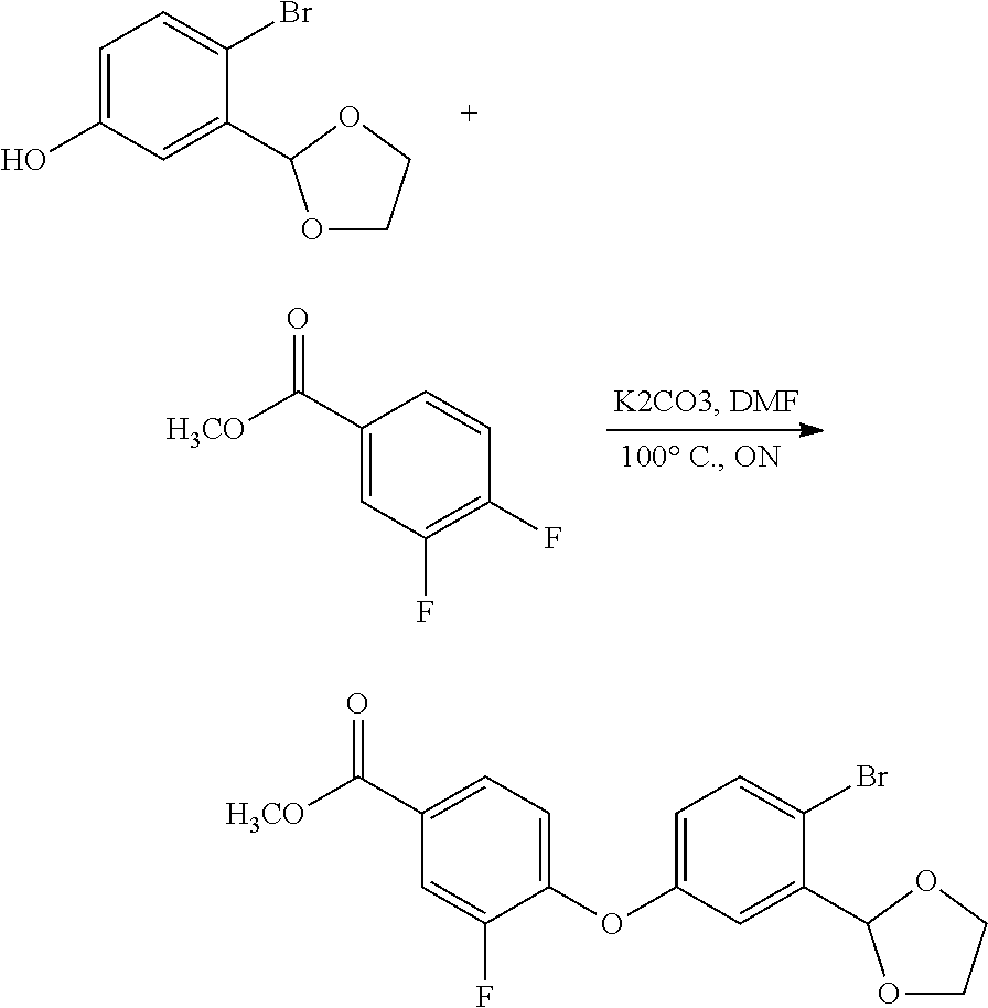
C1=C(O)C=C(C2OCCO2)C(Br)=C1.C1(C([H3CO])=O)=CC(F)=C(F)C=C1.C1=C(OC2=CC=C(C([H3CO])=O)C=C2F)C=C(C2OCCO2)C(Br)=C1
